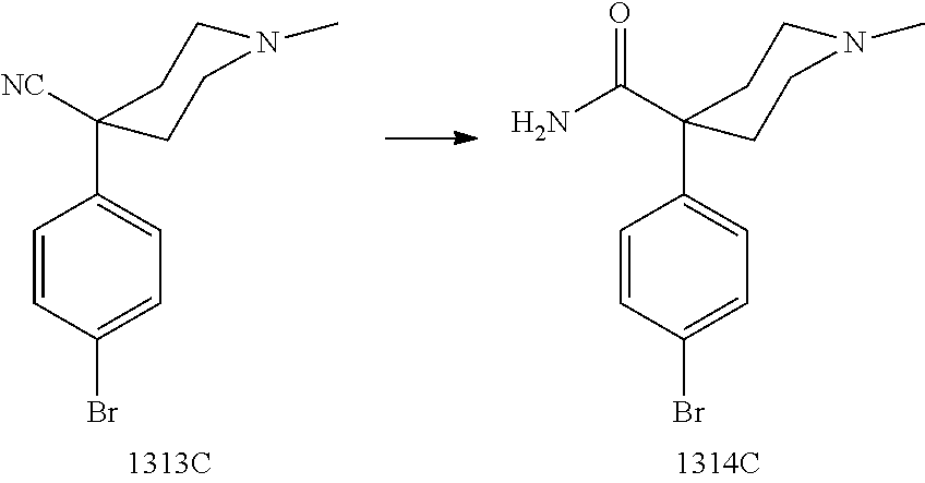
C1=CC(Br)=CC=C1C1([NC])CCN(C)CC1.C1=CC(Br)=CC=C1C1(C(N)=O)CCN(C)CC1
